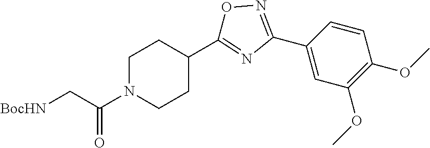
C1=CC(C2=NOC(C3CCN(C(C[BocHN])=O)CC3)=N2)=CC(OC)=C1OC
